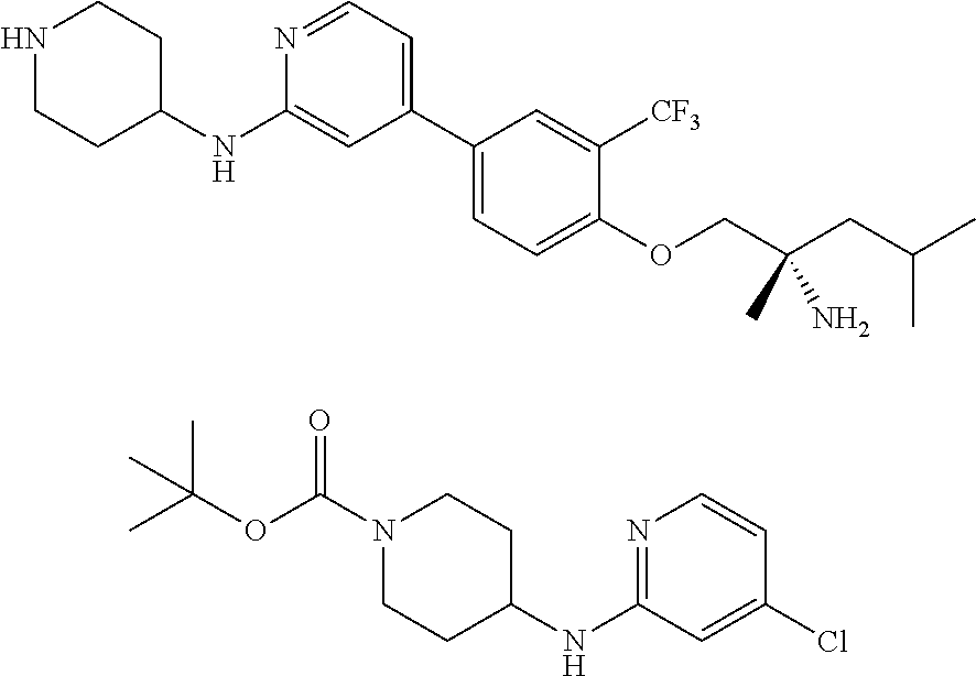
C1(C2=CC=NC(NC3CCNCC3)=C2)=CC=C(OCC(CC(C)C)(N)C)C([CF3])=C1.N1=C(NC2CCN(C(OC(C)(C)C)=O)CC2)C=C(Cl)C=C1
